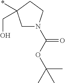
C1N(C(OC(C)(C)C)=O)CCC1(CO)*
